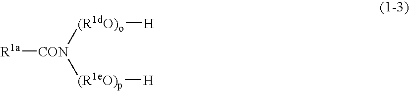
[R1a][CON]([(R1dO)o][H])[(R1eO)p][H]
